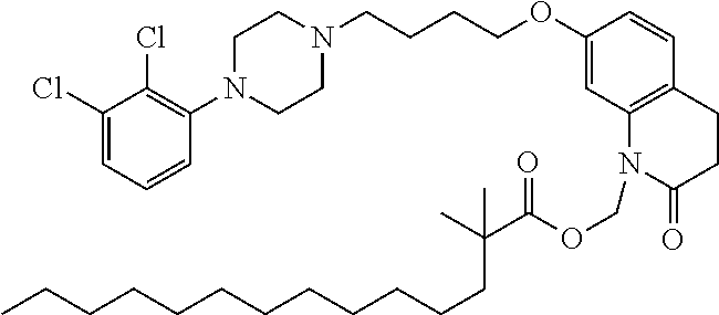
C1(Cl)=CC=CC(N2CCN(CCCCOC3=CC4=C(C=C3)CCC(=O)N4COC(C(C)(C)CCCCCCCCCCCC)=O)CC2)=C1Cl
